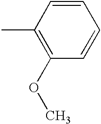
C1=CC(C)=C(OC)C=C1
